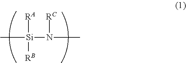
[RA][Si]([RB])(N([RC])C)C
